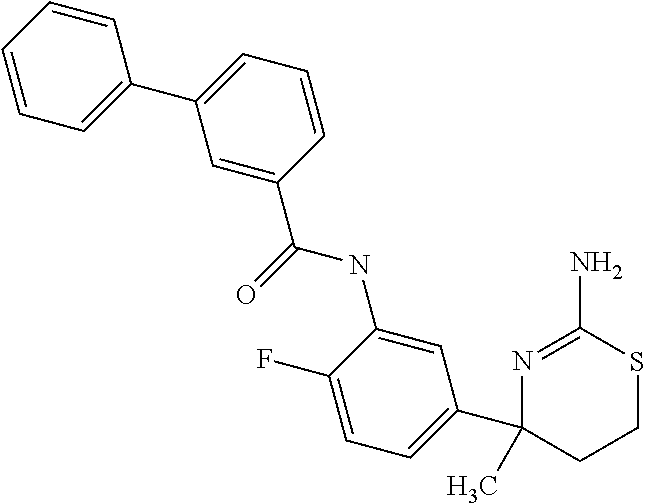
C1=C(C(NC2=CC(C3(C)N=C(N)SCC3)=CC=C2F)=O)C=CC=C1C1=CC=CC=C1
